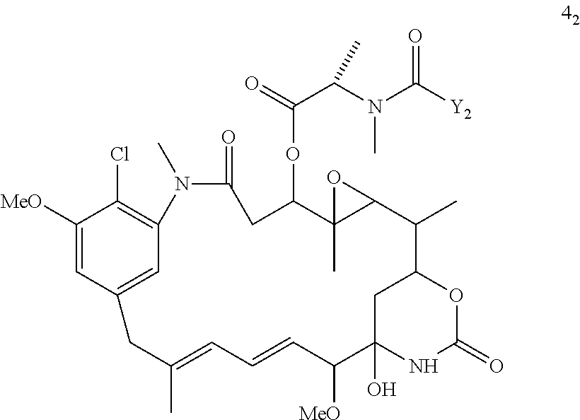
C1([MeO])=CC2=CC(=C1Cl)N(C)C(=O)CC(OC(=O)C(N(C)C(=O)[Y2])C)C1(C)C(C(C)C3CC(O)(NC(=O)O3)C([MeO])C=CC=C(C)C2)O1
